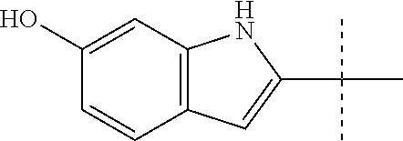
C12=C(C=CC(O)=C1)C=C(C(C)(C)C)N2
